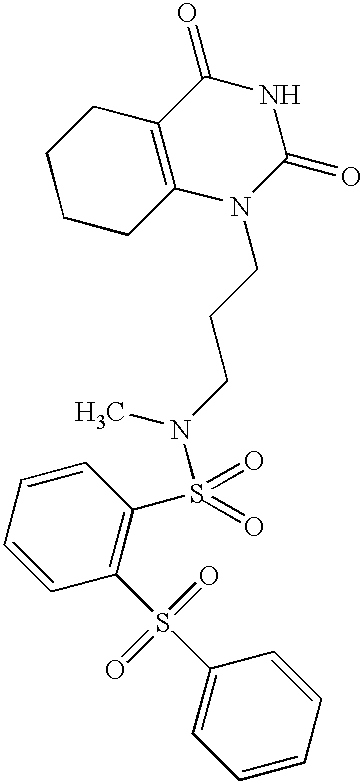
C1CCC2=C(C1)C(=O)NC(=O)N2CCCN(C)S(=O)(=O)C1=C(S(C2=CC=CC=C2)(=O)=O)C=CC=C1
